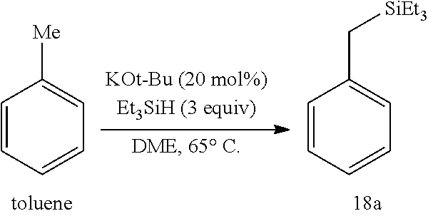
C1=CC=CC=C1[Me].C1=CC=CC=C1C[SiEt3]
